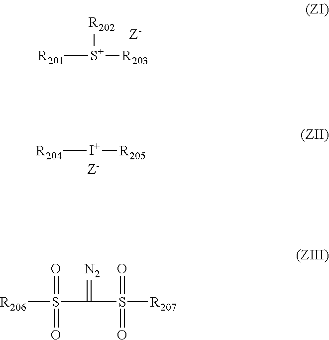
[R201][S+]([R202])[R203].[R204][I+][R205].[R206]S(C(=[N2])S([R207])(=O)=O)(=O)=O
